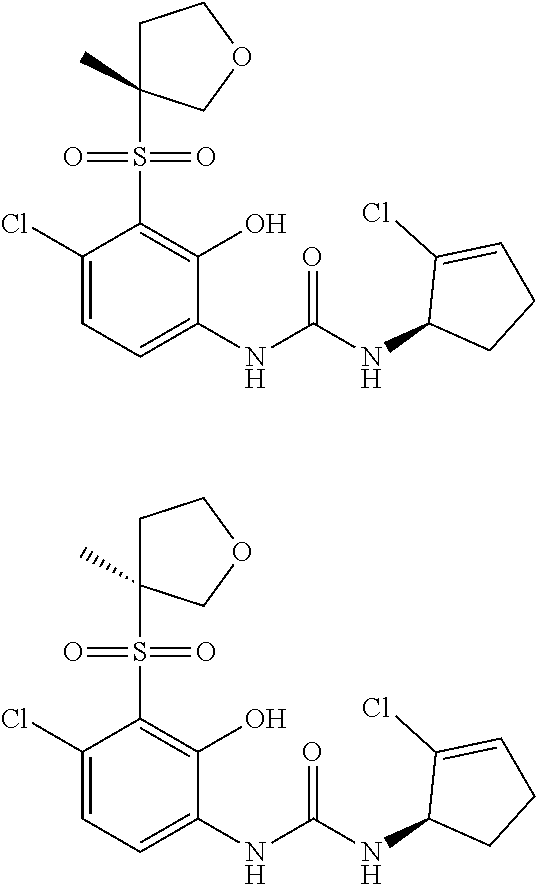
C1(Cl)=CC=C(NC(=O)NC2CCC=C2Cl)C(O)=C1S(=O)(=O)C1(C)CCOC1.C1(Cl)=CC=C(NC(=O)NC2CCC=C2Cl)C(O)=C1S(=O)(=O)C1(C)CCOC1
